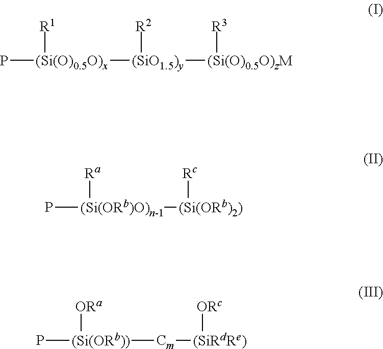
P[(Si(O)0.5O)x]([(SiO1.5)y]([(Si(O)0.5O)zM][R3])[R2])[R1].P[(Si(ORb)O)n-1]([Ra])[(Si(ORb)2)][Rc].P[(Si(ORb))]([Cm][(SiRdRe)][ORc])[ORa]
